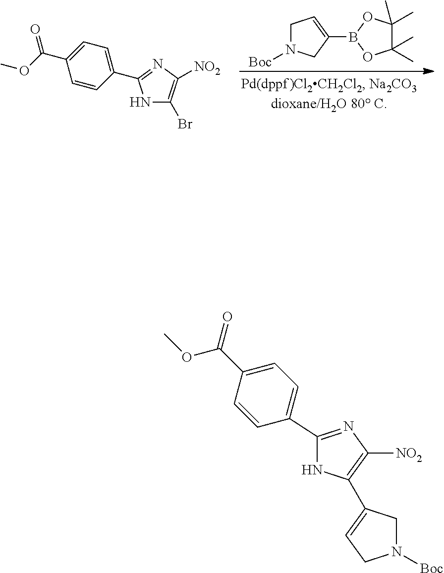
C1(C)(C)C(C)(C)OB(C2=CCN([Boc])C2)O1.N1C(Br)=C([NO2])N=C1C1=CC=C(C(OC)=O)C=C1.N1C(C2=CCN([Boc])C2)=C([NO2])N=C1C1=CC=C(C(OC)=O)C=C1
